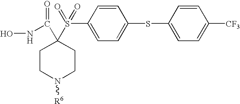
C1=CC(SC2=CC=C(S(C3(C(NO)=O)CCN([R6])CC3)(=O)=O)C=C2)=CC=C1[CF3]
